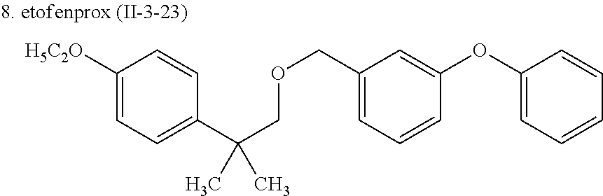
C(C(C1=CC=C([H5C2O])C=C1)(C)C)OCC1=CC=CC(OC2=CC=CC=C2)=C1
